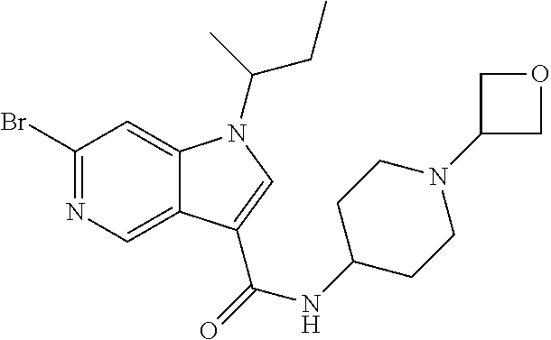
C1(Br)=NC=C2C(=C1)N(C(C)CC)C=C2C(=O)NC1CCN(C2COC2)CC1
